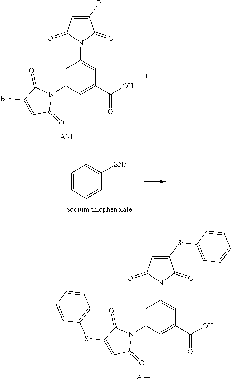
C1=C(N2C(=O)C(Br)=CC2=O)C=C(C(O)=O)C=C1N1C(=O)C(Br)=CC1=O.C1=CC=CC([SNa])=C1.C1=C(N2C(=O)C(SC3=CC=CC=C3)=CC2=O)C=C(C(O)=O)C=C1N1C(=O)C(SC2=CC=CC=C2)=CC1=O
